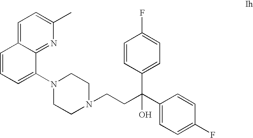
C1=C2C(=NC(C)=C1)C(N1CCN(CCC(C3=CC=C(F)C=C3)(O)C3=CC=C(F)C=C3)CC1)=CC=C2
